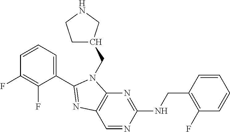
C1(C2=NC3=C(N=C(NCC4=C(F)C=CC=C4)N=C3)N2CC2CCNC2)=CC=CC(F)=C1F
